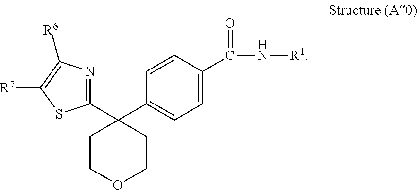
C1(C2(C3=CC=C(C(N[R1])=O)C=C3)CCOCC2)=NC([R6])=C([R7])S1
